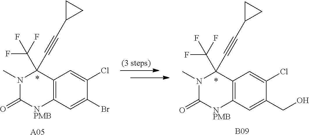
N1(C)C(=O)[NPMB]C2=C(C1(C#CC1CC1)C(F)(F)F)C=C(Cl)C(CO)=C2.[B09].N1(C)C(=O)[NPMB]C2=C(C1(C#CC1CC1)C(F)(F)F)C=C(Cl)C(Br)=C2.[A05]
